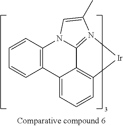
C12=C(C=CC=C1)N1C3=N(C(C)=C1)[Ir]C1=C3C2=CC=C1
